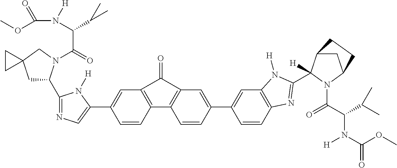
C1=C(C2=CN=C(C3CC4(CN3C(=O)C(N(C(=O)OC)[H])C(C)C)CC4)N2[H])C=CC2=C1C(=O)C1=C2C=CC(C2=CC3=C(C=C2)N=C(C2([H])C4CC(N2C(C(C(C)C)N(C(OC)=O)[H])=O)CC4)N3[H])=C1
